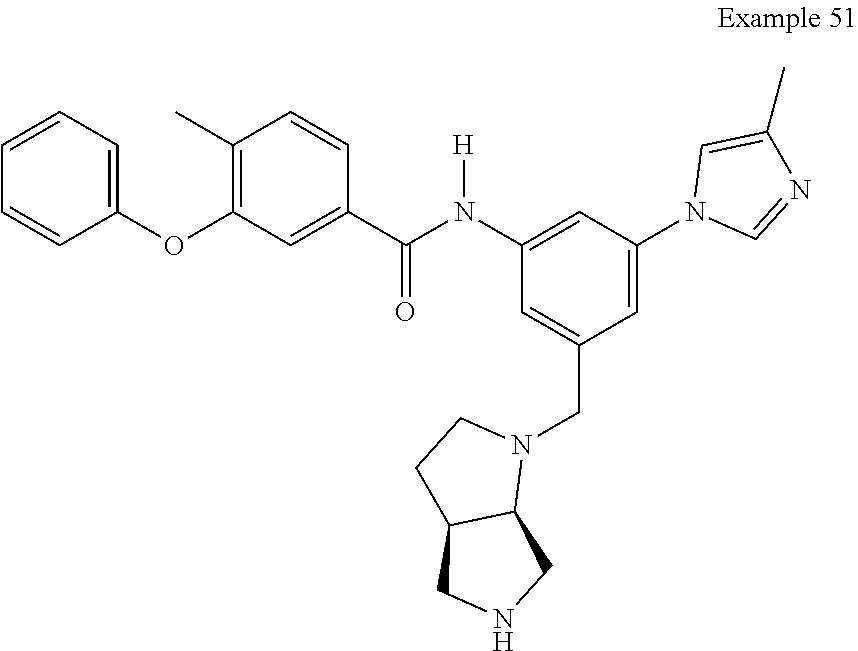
C1=C(CN2CCC3C2CNC3)C=C(N2C=NC(C)=C2)C=C1N(C(C1=CC(OC2=CC=CC=C2)=C(C)C=C1)=O)[H]
